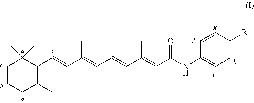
C1CCC(C)=C(C=CC(=CC=CC(=CC(NC2=CC=C([R])C=C2)=O)C)C)C1(C)C
